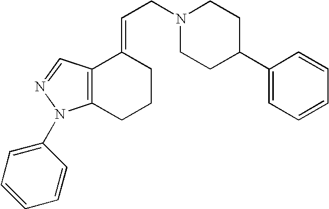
C12=C(CCCC1=CCN1CCC(C3=CC=CC=C3)CC1)N(C1=CC=CC=C1)N=C2
